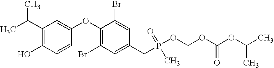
C1(C(C)C)=C(O)C=CC(OC2=C(Br)C=C(CP(OCOC(OC(C)C)=O)(=O)C)C=C2Br)=C1
